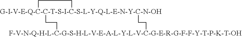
[G-I-V-E-Q-C-C-T-S-I-C-S-L-Y-Q-L-E-N-Y-C-N-OH]12(CC[F-V-N-Q-H-L-C-G-S-H-L-V-E-A-L-Y-L-V-C-G-E-R-G-F-F-Y-T-P-K-T-OH]CC1)CC2
